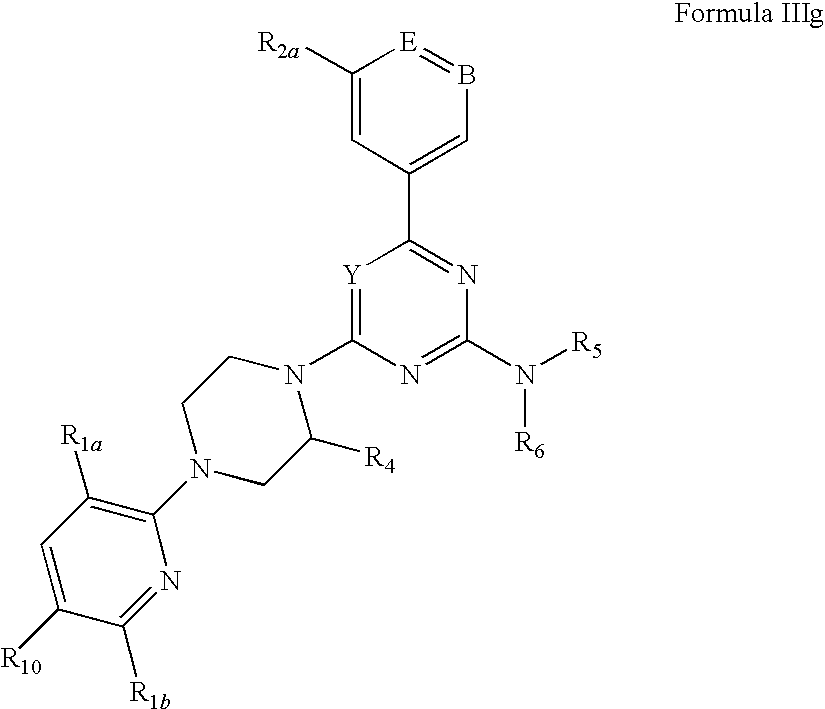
C1=C([R10])C([R1b])=NC(N2CC([R4])N(C3=[Y]C(C4=CB=[E]C([R2a])=C4)=NC(N([R6])[R5])=N3)CC2)=C1[R1a]
